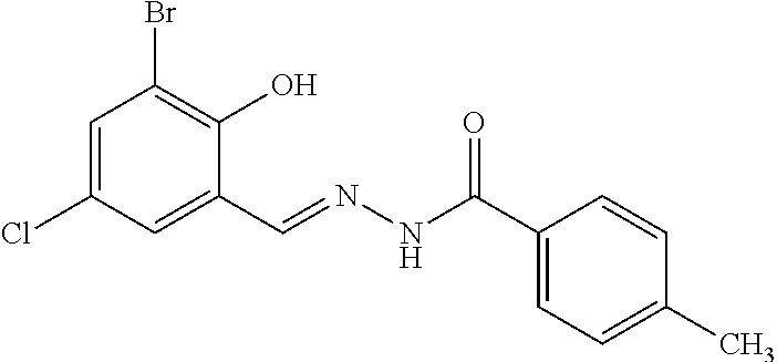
C1=C(Cl)C=C(C=NNC(C2=CC=C(C)C=C2)=O)C(O)=C1Br
